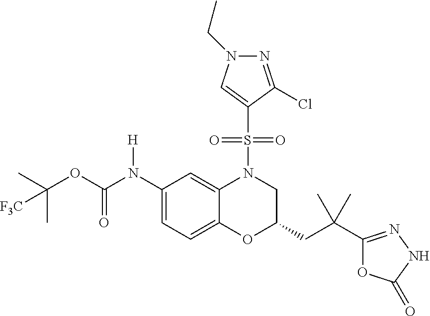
C1=C(N(C(OC(C)(C)[F3C])=O)[H])C=C2C(=C1)OC(CC(C1=NNC(=O)O1)(C)C)CN2S(C1=CN(CC)N=C1Cl)(=O)=O
